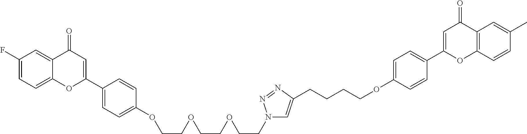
C12=CC=C(F)C=C1C(=O)C=C(C1=CC=C(OCCOCCOCCN3C=C(CCCCOC4=CC=C(C5=CC(=O)C6=C(O5)C=CC(C)=C6)C=C4)N=N3)C=C1)O2
